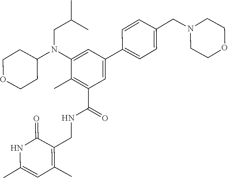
C1=CC(CN2CCOCC2)=CC=C1C1=CC(C(=O)NCC2=C(C)C=C(C)NC2=O)=C(C)C(N(C2CCOCC2)CC(C)C)=C1
